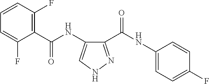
C1(C(NC2=CC=C(F)C=C2)=O)=NNC=C1NC(=O)C1=C(F)C=CC=C1F
